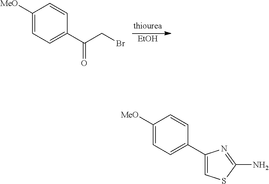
[EtOH].C1=C([MeO])C=CC(C(CBr)=O)=C1.C1=C([MeO])C=CC(C2=CSC(N)=N2)=C1
